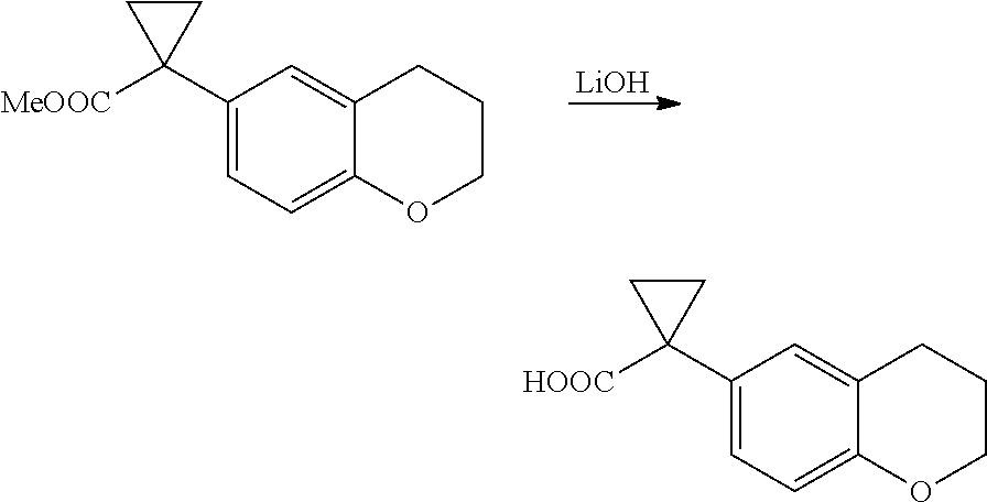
[LiOH].C1(C2([MeOOC])CC2)=CC=C2C(=C1)CCCO2.C1(C2([HOOC])CC2)=CC=C2C(=C1)CCCO2
